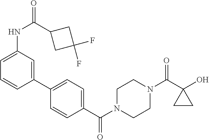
OC1(C(N2CCN(C(=O)C3=CC=C(C4=CC(NC(C5CC(F)(F)C5)=O)=CC=C4)C=C3)CC2)=O)CC1
